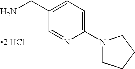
C1(CN)=CC=C(N2CCCC2)N=C1.[2 HCl]
